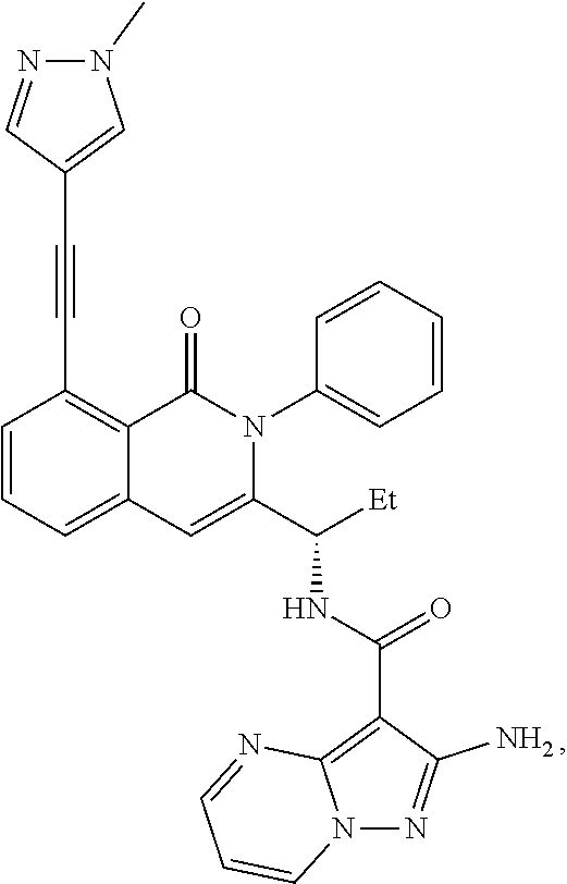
C1=CC=C2C(=C1C#CC1=CN(C)N=C1)C(=O)N(C1=CC=CC=C1)C(C([Et])NC(=O)C1=C3N(N=C1N)C=CC=N3)=C2
